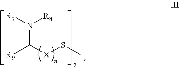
[R7]N([R8])C([R9])[X]SC
